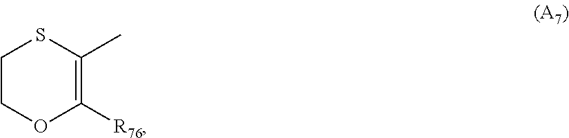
C1COC([R76])=C(C)S1
